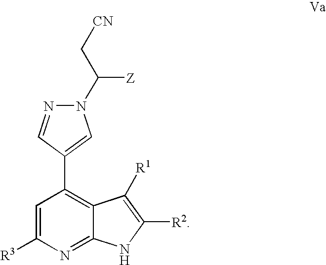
N1(C(C[CN])[Z])N=CC(C2=C3C(=NC([R3])=C2)NC([R2])=C3[R1])=C1
